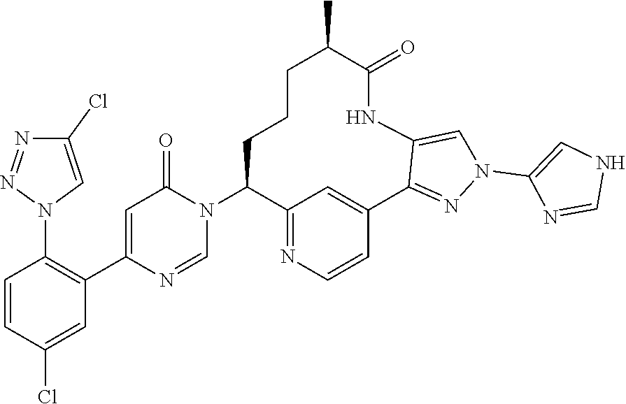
C1=NC(C2=C(N3C=C(Cl)N=N3)C=CC(Cl)=C2)=CC(=O)N1C1C2=NC=CC(=C2)C2=NN(C3=CNC=N3)C=C2NC(=O)C(C)CCC1
